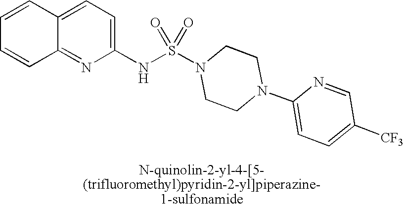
C12=CC=C(NS(N3CCN(C4=CC=C([CF3])C=N4)CC3)(=O)=O)N=C1C=CC=C2
